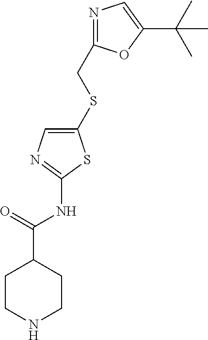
C1CNCCC1C(=O)NC1=NC=C(SCC2=NC=C(C(C)(C)C)O2)S1
